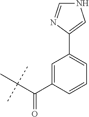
C(C(C)(C)C)(C1=CC(C2=CNC=N2)=CC=C1)=O
